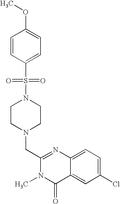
C1(CN2CCN(S(=O)(=O)C3=CC=C(OC)C=C3)CC2)=NC2=CC=C(Cl)C=C2C(=O)N1C
